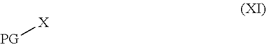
[PG][X]
